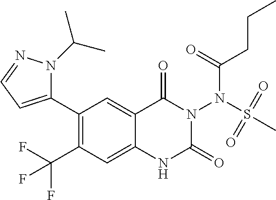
C1(C2=CC=NN2C(C)C)=C(C(F)(F)F)C=C2C(=C1)C(=O)N(N(S(=O)(=O)C)C(=O)CCC)C(=O)N2
